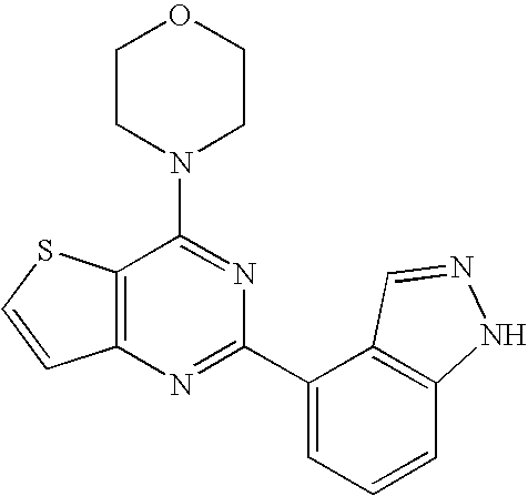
C1CN(C2=NC(C3=CC=CC4=C3C=NN4)=NC3=C2SC=C3)CCO1
